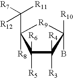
C1([R5])([R6])C([R3])([R4])C(B)([R10])[R9]C1([R8])C([R7])([R11])[R12]
